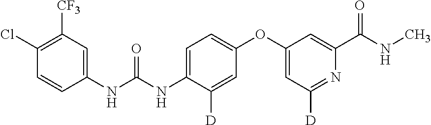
C1([CF3])=C(Cl)C=CC(NC(NC2=CC=C(OC3=CC([D])=NC(C(NC)=O)=C3)C=C2[D])=O)=C1
